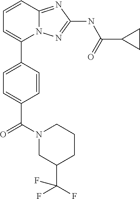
C1=CC2=NC(NC(C3CC3)=O)=NN2C(C2=CC=C(C(N3CC(C(F)(F)F)CCC3)=O)C=C2)=C1
